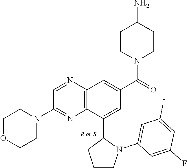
C1=NC2=C(N=C1N1CCOCC1)C(C1CCCN1C1=CC(F)=CC(F)=C1)=CC(C(=O)N1CCC(N)CC1)=C2
